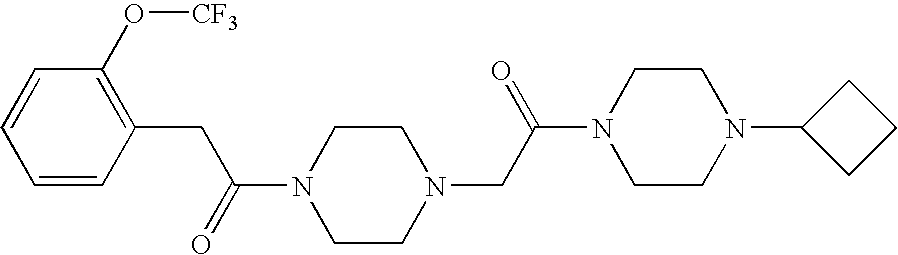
O=C(CC1=C(O[CF3])C=CC=C1)N1CCN(CC(N2CCN(C3CCC3)CC2)=O)CC1
